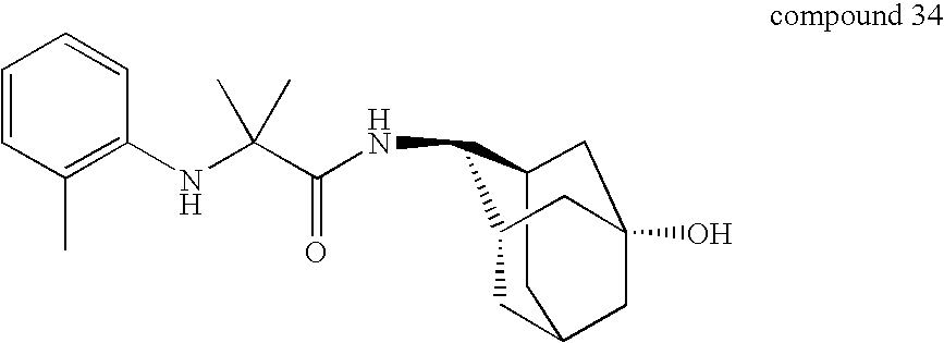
N(C1C2CC3(O)CC(CC1C3)C2)C(C(NC1=C(C)C=CC=C1)(C)C)=O
